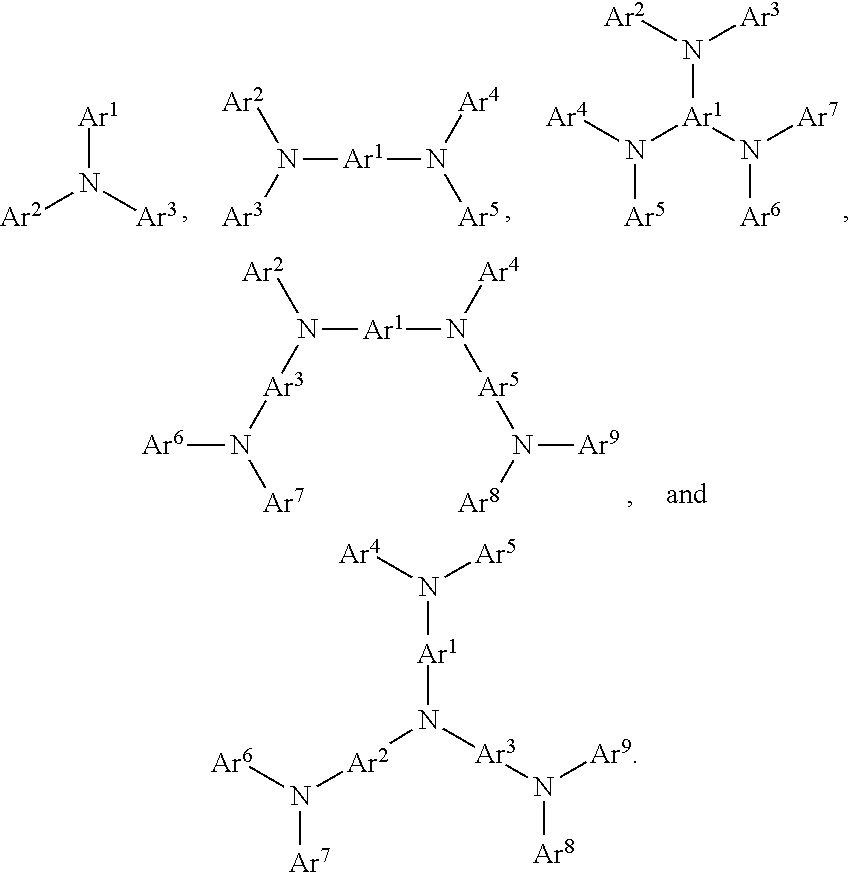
N([Ar1]N([Ar2]N([Ar6])[Ar7])[Ar3]N([Ar9])[Ar8])([Ar4])[Ar5].N([Ar1](N([Ar4])[Ar5])N([Ar7])[Ar6])([Ar2])[Ar3].N([Ar1]N([Ar5])[Ar4])([Ar3])[Ar2].[Ar2]N([Ar3])[Ar1].N([Ar1]N([Ar5]N([Ar8])[Ar9])[Ar4])([Ar3]N([Ar7])[Ar6])[Ar2]
